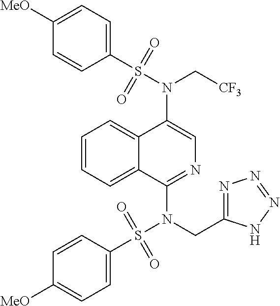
N(C1=CN=C(N(S(C2=CC=C([MeO])C=C2)(=O)=O)CC2=NN=NN2)C2=CC=CC=C12)(C[CF3])S(C1=CC=C([MeO])C=C1)(=O)=O
